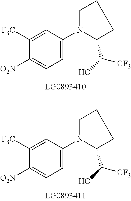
C1([F3C])=CC(N2C(C(O)[CF3])CCC2)=CC=C1[O2N].C1([F3C])=CC(N2C(C(O)[CF3])CCC2)=CC=C1[O2N]
